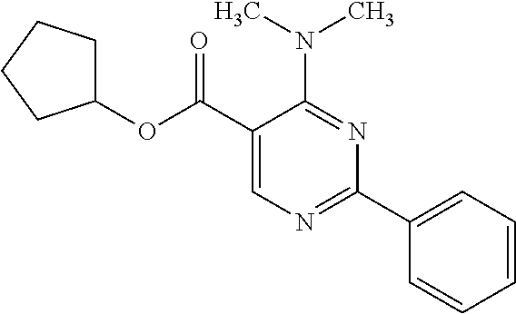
N(C1=NC(C2=CC=CC=C2)=NC=C1C(OC1CCCC1)=O)(C)C
